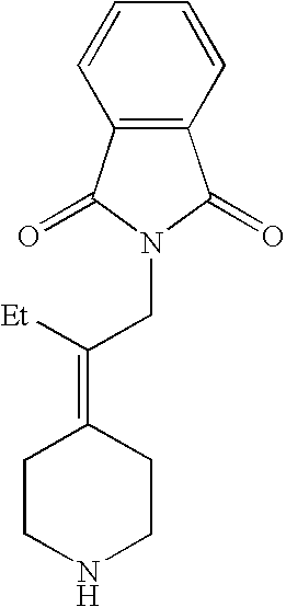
C1CNCCC1=C([Et])CN1C(=O)C2=C(C1=O)C=CC=C2
